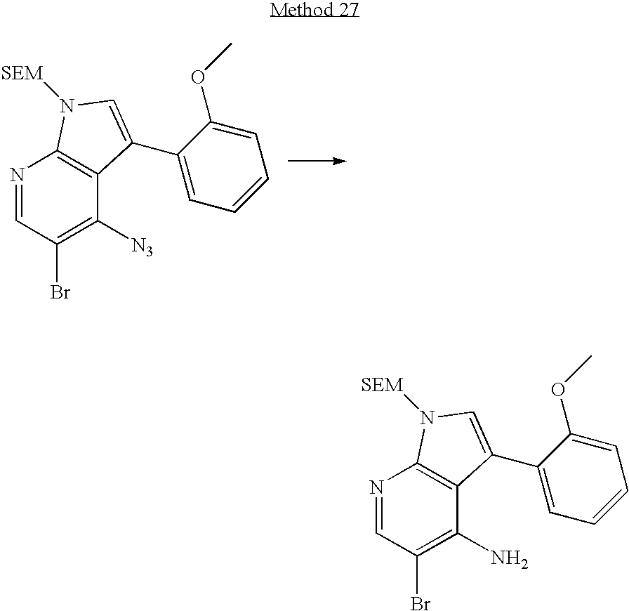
N1=CC(Br)=C([N3])C2=C1N([SEM])C=C2C1=CC=CC=C1OC.N1=CC(Br)=C(N)C2=C1N([SEM])C=C2C1=CC=CC=C1OC
